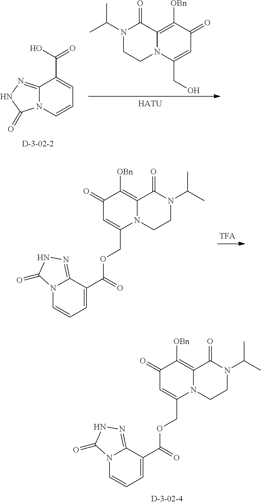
O(CC1=CC(=O)C([OBn])=C2N1CCN(C(C)C)C2=O)C(C1=CC=CN2C1=NNC2=O)=O.C12=C([OBn])C(=O)C=C(CO)N1CCN(C(C)C)C2=O.[HATU].C12=NNC(=O)N1C=CC=C2C(O)=O.O(CC1=CC(=O)C([OBn])=C2N1CCN(C(C)C)C2=O)C(C1=CC=CN2C1=NNC2=O)=O
